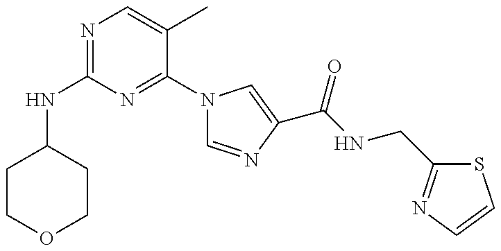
N(C1=NC=C(C)C(N2C=NC(C(=O)NCC3=NC=CS3)=C2)=N1)C1CCOCC1
